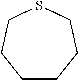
C1CCCSCC1
